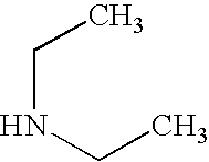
C(C)NCC
